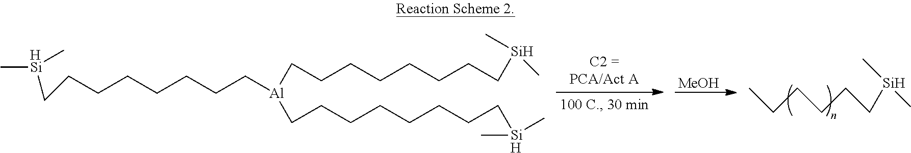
[MeOH].CCCCCC[Si](C)C.[HSi](CCCCCCCC[Al](CCCCCCCC[Si](C)C)CCCCCCCC[Si](C)C)(C)C
